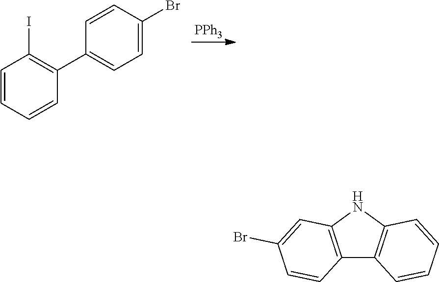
[PPh3].C1=CC=CC(C2=CC=C(Br)C=C2)=C1I.C12=C(NC3=C1C=CC=C3)C=C(Br)C=C2
